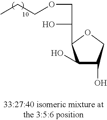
CCCOCC(O)C1C(O)C(O)CO1
